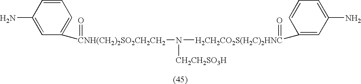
NC1=CC([CNH(CH2)2SO2CH2CH2](N([CH2CH2SO3H])[H2CH2CO2S(H2C)2HNC](=O)C2=CC(N)=CC=C2)=O)=CC=C1
